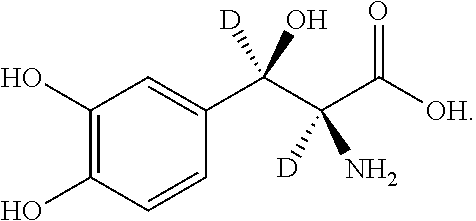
C1(O)=C(O)C=CC(C(C(C([OH])=O)(N)[D])(O)[D])=C1
